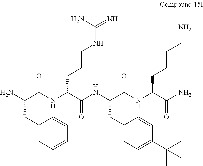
NC(C(NC(C(NC(C(NC(C(N)=O)CCCCN)=O)CC1=CC=C(C(C)(C)C)C=C1)=O)CCCNC(N)=N)=O)CC1=CC=CC=C1
